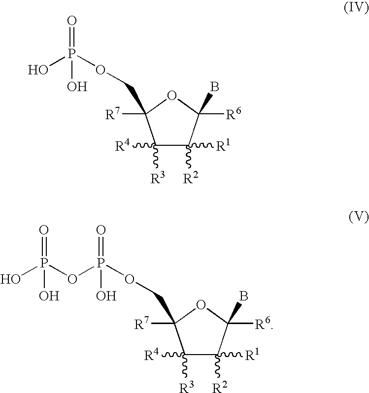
C1([R3])([R4])C([R2])([R1])C([R6])(B)OC1([R7])COP(O)(=O)O.C1([R3])([R4])C([R2])([R1])C([R6])(B)OC1([R7])COP(OP(O)(=O)O)(=O)O
